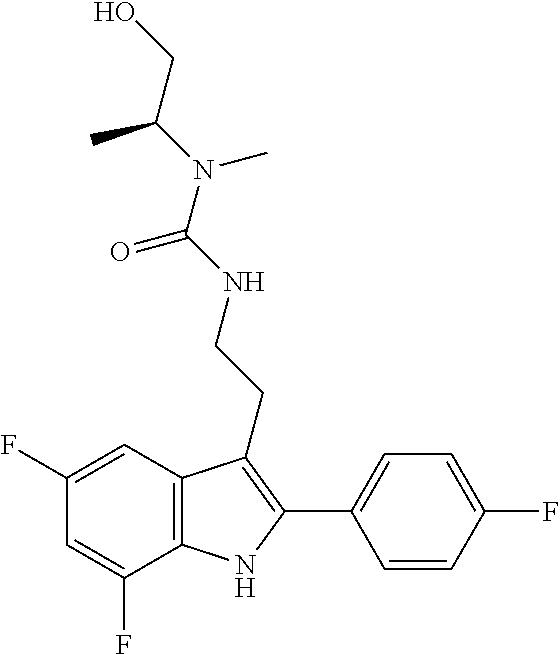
C1=C(F)C2=C(C=C1F)C(CCNC(N(C(CO)C)C)=O)=C(C1=CC=C(F)C=C1)N2
